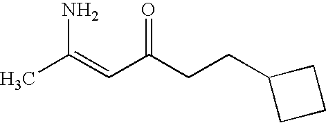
CC(=CC(CCC1CCC1)=O)N
